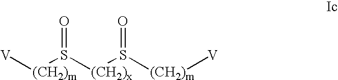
[V][(CH2)m]S([(CH2)x]S([(CH2)m][V])=O)=O
